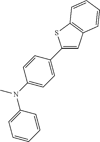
C1=CC=CC(N(C2=CC=C(C3=CC4=C(S3)C=CC=C4)C=C2)C)=C1
